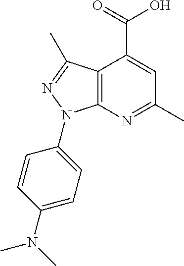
C12=C(N=C(C)C=C1C(=O)O)N(C1=CC=C(N(C)C)C=C1)N=C2C
